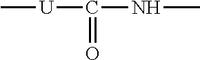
C[U]C(NC)=O
